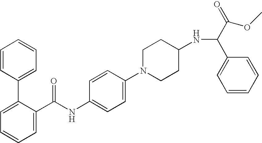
C1=C(C(NC2=CC=C(N3CCC(NC(C(=O)OC)C4=CC=CC=C4)CC3)C=C2)=O)C(C2=CC=CC=C2)=CC=C1
